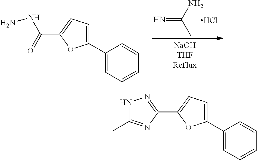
C(=N)(N)C.Cl.C1(C2=CC=C(C(=O)NN)O2)=CC=CC=C1.C1(C2=CC=C(C3=NNC(C)=N3)O2)=CC=CC=C1
